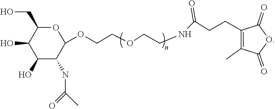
C1(CO)OC(OCCOCCNC(CCC2=C(C)C(=O)OC2=O)=O)C(NC(=O)C)C(O)C1O
